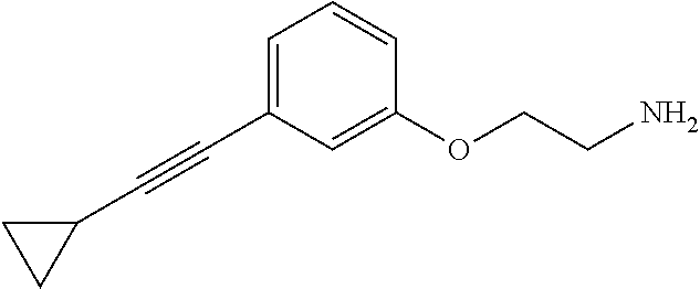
C(C1=CC=CC(OCCN)=C1)#CC1CC1
